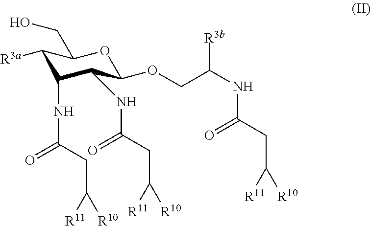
C1([R3a])C(NC(=O)CC([R10])[R11])C(NC(=O)CC([R10])[R11])C(OCC(NC(CC([R10])[R11])=O)[R3b])OC1CO
